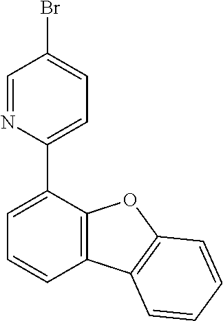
C1(C2=CC=CC3=C2OC2=C3C=CC=C2)=CC=C(Br)C=N1
